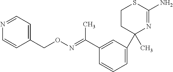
C1CC(C)(C2=CC=CC(C(=NOCC3=CC=NC=C3)C)=C2)N=C(N)S1
